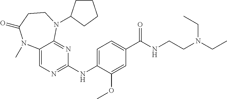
C1(NC2=NC=C3C(=N2)N(C2CCCC2)CCC(=O)N3C)=CC=C(C(NCCN(CC)CC)=O)C=C1OC
